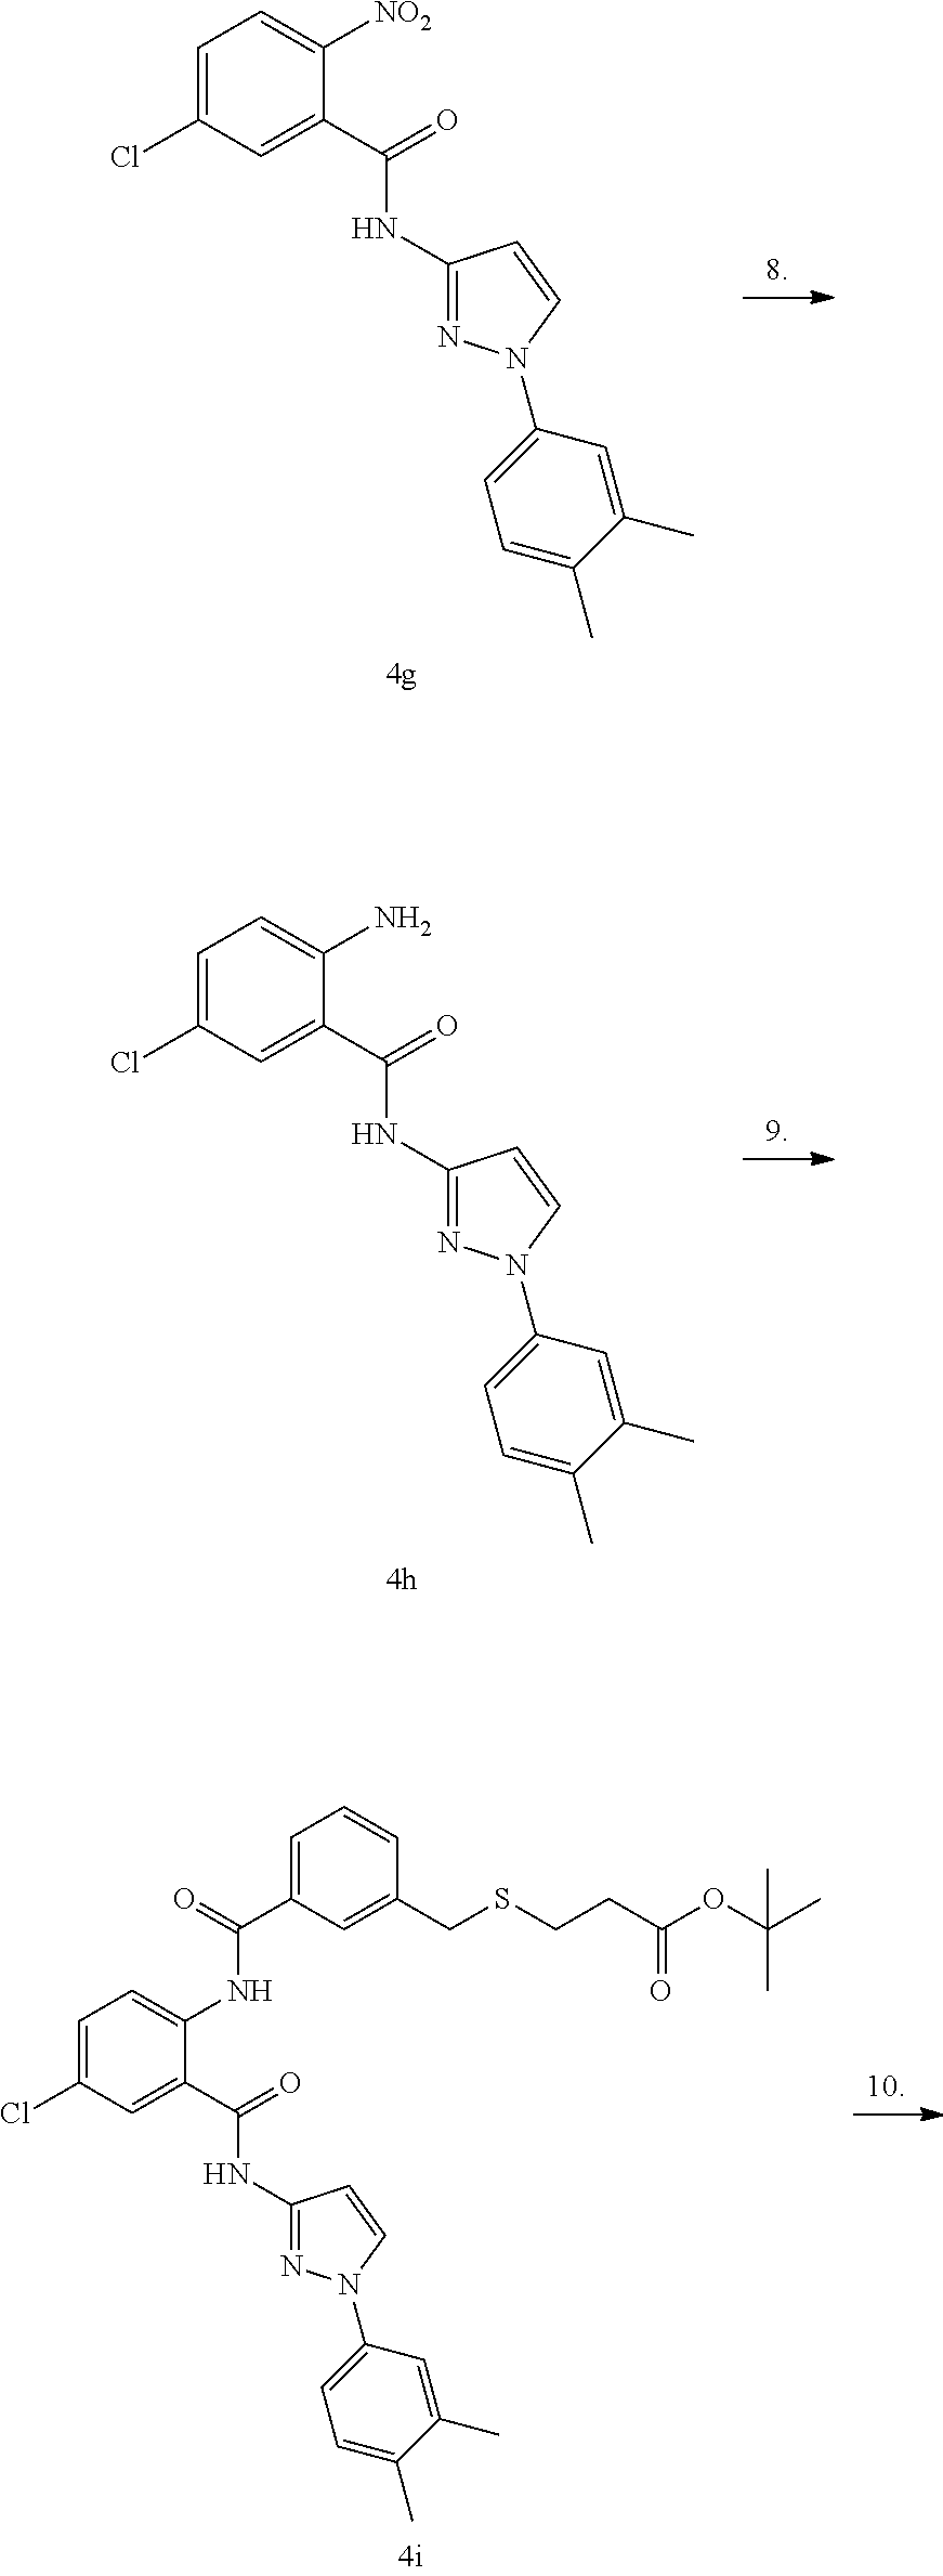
[NO2]C1=CC=C(Cl)C=C1C(=O)NC1=NN(C2=CC=C(C)C(C)=C2)C=C1.NC1=CC=C(Cl)C=C1C(=O)NC1=NN(C2=CC=C(C)C(C)=C2)C=C1.C1(NC(C2=CC=CC(CSCCC(OC(C)(C)C)=O)=C2)=O)=CC=C(Cl)C=C1C(=O)NC1=NN(C2=CC=C(C)C(C)=C2)C=C1
